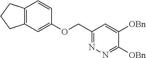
C(C1=NN=C([OBn])C([OBn])=C1)OC1=CC2=C(C=C1)CCC2
